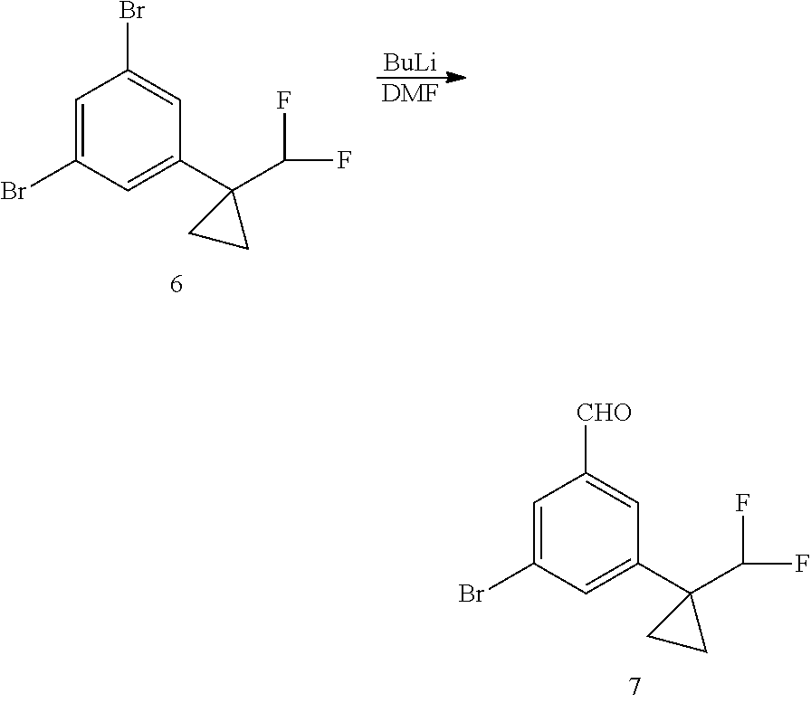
[BuLi].[DMF].C1=C(Br)C=C(C2(C(F)F)CC2)C=C1Br.C1=C(Br)C=C(C2(C(F)F)CC2)C=C1[CHO]
